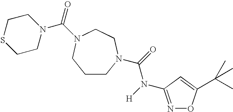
C1CN(C(=O)N([H])C2=NOC(C(C)(C)C)=C2)CCN(C(=O)N2CCSCC2)C1
